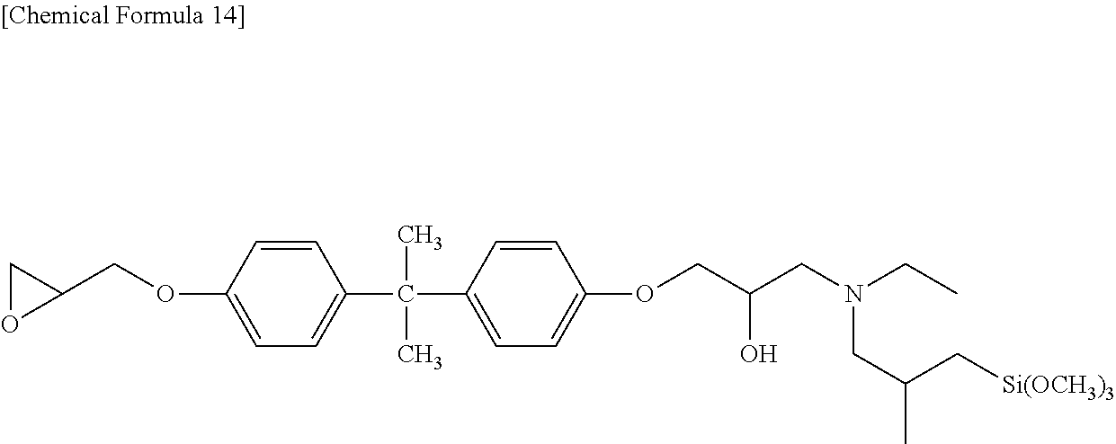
C1OC1COC1=CC=C(C(C)(C)C2=CC=C(OCC(O)CN(CC(C)C[Si(OCH3)3])CC)C=C2)C=C1
